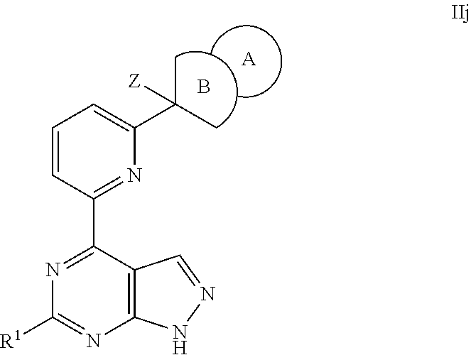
C1([R1])=NC2=C(C(C3=NC(C(C)(C)[Z])=CC=C3)=N1)C=NN2.B.[A]
